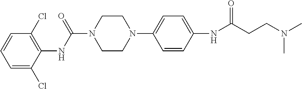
C1(Cl)=C(NC(N2CCN(C3=CC=C(NC(CCN(C)C)=O)C=C3)CC2)=O)C(Cl)=CC=C1
